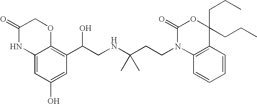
C12=CC(O)=CC(C(CNC(CCN3C4=C(C(CCC)(CCC)OC3=O)C=CC=C4)(C)C)O)=C1OCC(=O)N2
